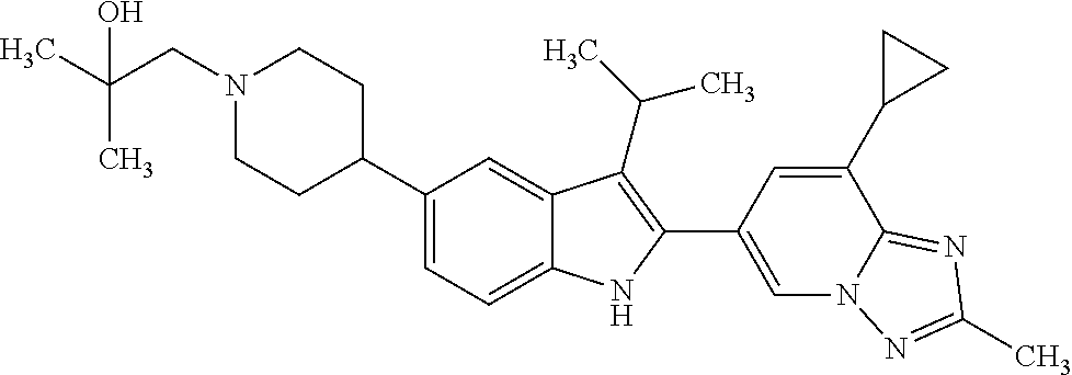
C1(C2CCN(CC(C)(C)O)CC2)=CC=C2C(=C1)C(C(C)C)=C(C1=CN3C(=NC(C)=N3)C(C3CC3)=C1)N2
